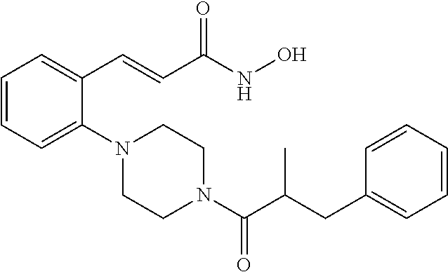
C1=CC=C(N2CCN(C(C(CC3=CC=CC=C3)C)=O)CC2)C(C=CC(NO)=O)=C1
